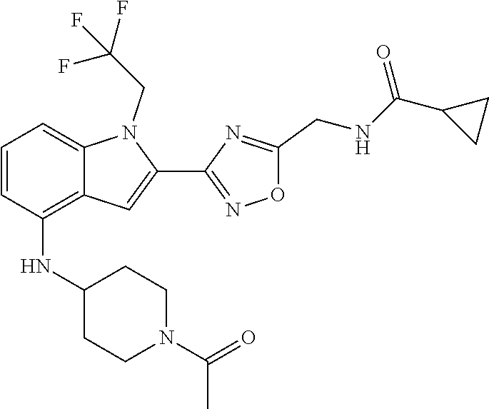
C12=CC=CC(NC3CCN(C(=O)C)CC3)=C1C=C(C1=NOC(CNC(C3CC3)=O)=N1)N2CC(F)(F)F
